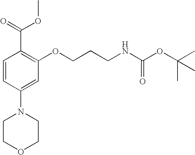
C1COCCN1C1=CC(OCCCNC(OC(C)(C)C)=O)=C(C(=O)OC)C=C1
